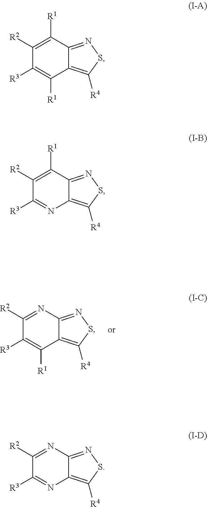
C12=C([R4])SN=C1N=C([R2])C([R3])=C2[R1].C12=C([R4])SN=C1C([R1])=C([R2])C([R3])=C2[R1].C12=C([R4])SN=C1C([R1])=C([R2])C([R3])=N2.C12=C([R4])SN=C1N=C([R2])C([R3])=N2
